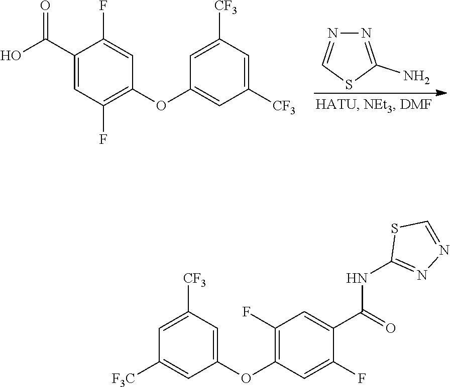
C1(C(=O)O)=CC(F)=C(OC2=CC([CF3])=CC([CF3])=C2)C=C1F.N1=C(N)SC=N1.C1=C([CF3])C=C(OC2=C(F)C=C(C(NC3=NN=CS3)=O)C(F)=C2)C=C1[F3C]
